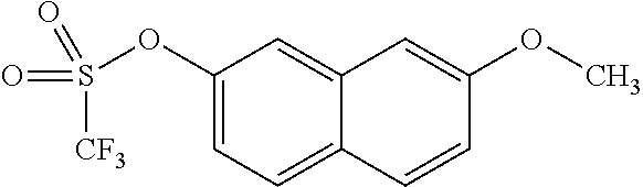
C1(OS(=O)(=O)[CF3])=CC=C2C(=C1)C=C(OC)C=C2
